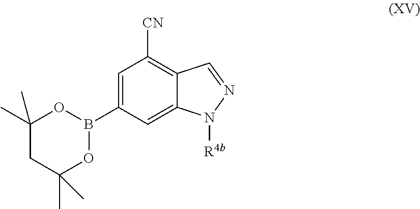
C1=C(B2OC(C)(C)CC(C)(C)O2)C=C2C(=C1[CN])C=NN2[R4b]
